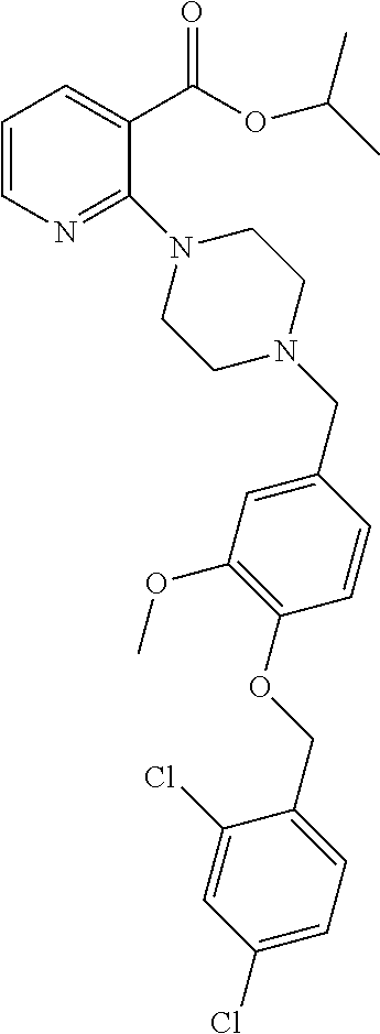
C1=CN=C(N2CCN(CC3=CC(OC)=C(OCC4=CC=C(Cl)C=C4Cl)C=C3)CC2)C(C(=O)OC(C)C)=C1
